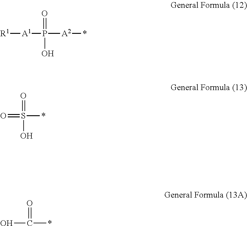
[R1][A1]P(=O)(O)[A2]*.O=S(=O)(O)*.OC(=O)*
